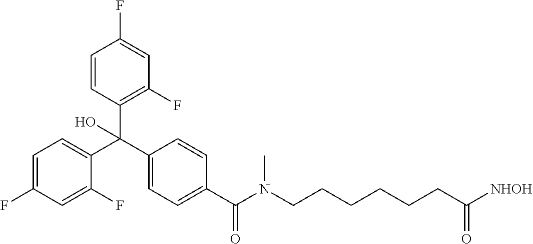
C1(C(C2=CC=C(F)C=C2F)(C2=C(F)C=C(F)C=C2)O)=CC=C(C(=O)N(CCCCCCC([NHOH])=O)C)C=C1
